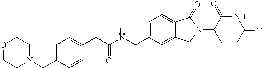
C1=C(CNC(CC2=CC=C(CN3CCOCC3)C=C2)=O)C=C2C(=C1)C(=O)N(C1CCC(=O)NC1=O)C2
